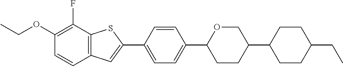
CCOC1=C(F)C2=C(C=C1)C=C(C1=CC=C(C3CCC(C4CCC(CC)CC4)CO3)C=C1)S2
